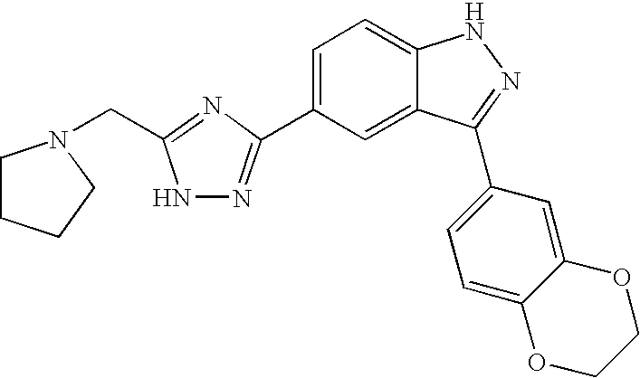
C1=C(C2=NNC(CN3CCCC3)=N2)C=C2C(=C1)NN=C2C1=CC=C2C(=C1)OCCO2
